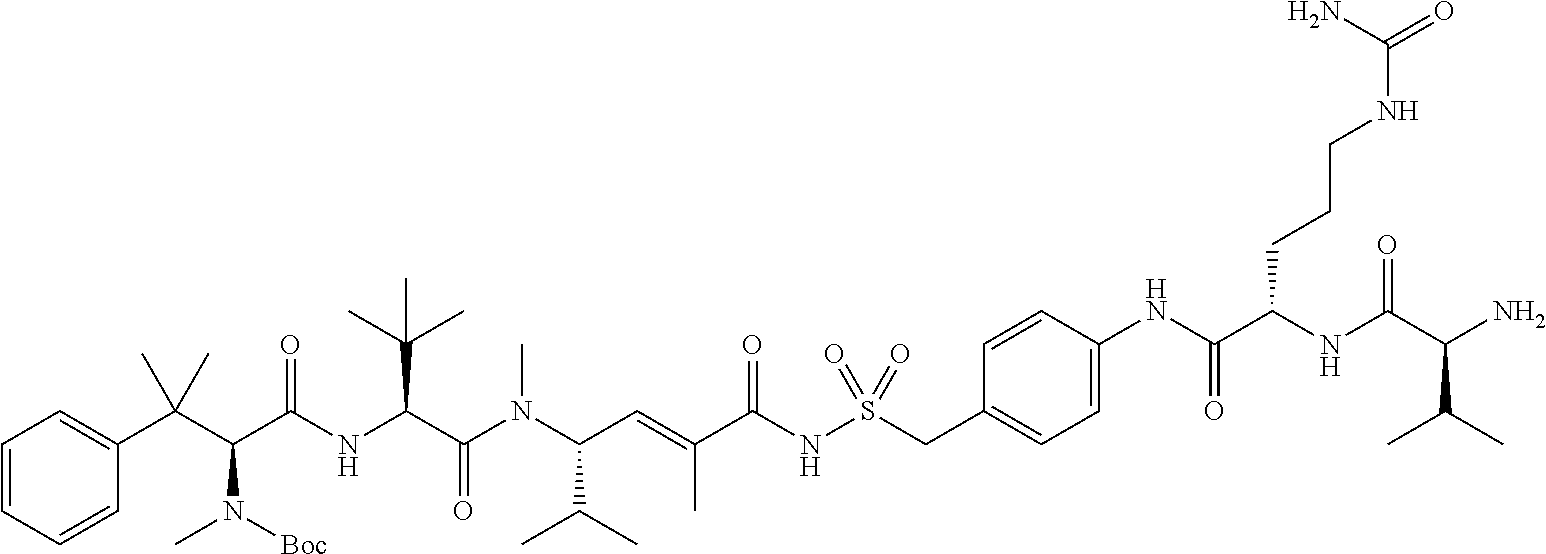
C1=CC=CC(C(C(C(NC(C(N(C(C=C(C(NS(CC2=CC=C(NC(C(NC(C(N)C(C)C)=O)CCCNC(=O)N)=O)C=C2)(=O)=O)=O)C)C(C)C)C)=O)C(C)(C)C)=O)N([Boc])C)(C)C)=C1
